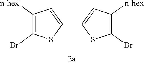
C1([n-hex])=C(Br)SC(C2=CC([n-hex])=C(Br)S2)=C1
